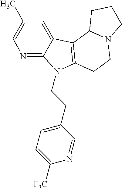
N1=C2C(=CC(C)=C1)C1=C(N2CCC2=CC=C([F3C])N=C2)CCN2C1CCC2
